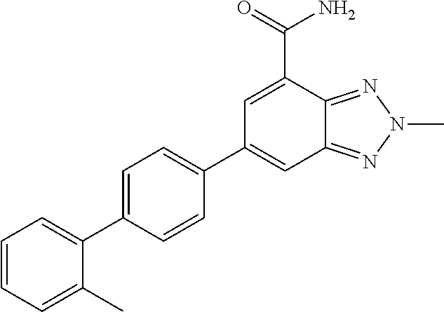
C12=NN(C)N=C1C(C(=O)N)=CC(C1=CC=C(C3=CC=CC=C3C)C=C1)=C2
